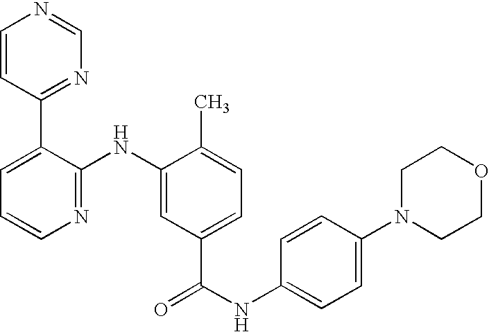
C1=CC(C2=CC=CN=C2NC2=CC(C(NC3=CC=C(N4CCOCC4)C=C3)=O)=CC=C2C)=NC=N1
